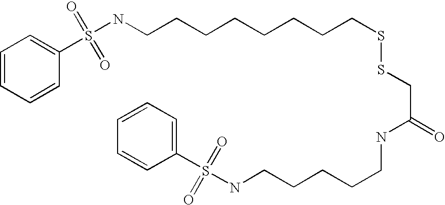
C1=CC=CC(S(NCCCCCCCCSSCC(=O)NCCCCCNS(=O)(=O)C2=CC=CC=C2)(=O)=O)=C1
